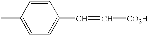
CC1=CC=C(C=C[CO2H])C=C1
